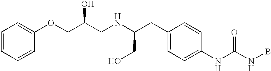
C1=CC=CC(OCC(CNC(CC2=CC=C(NC(NB)=O)C=C2)CO)O)=C1
